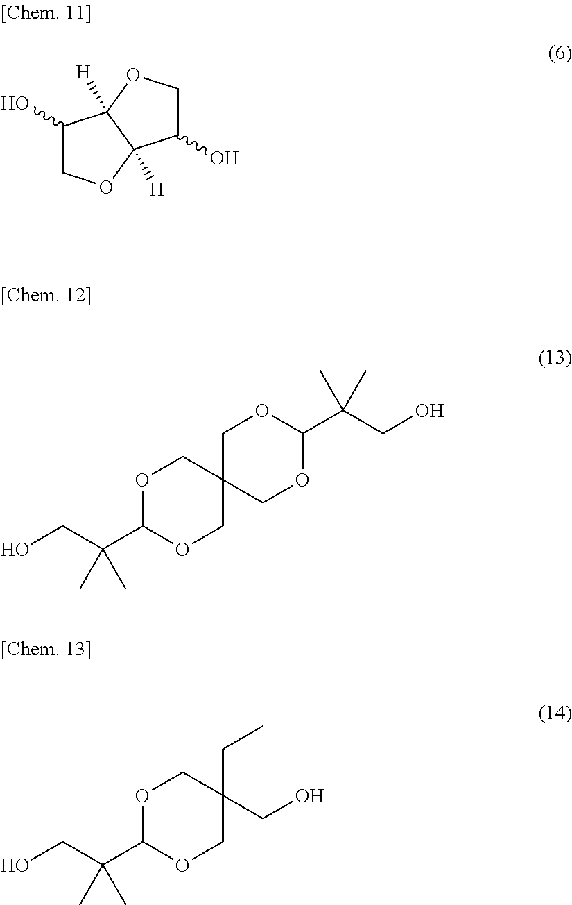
C1(O)COC2([H])C1([H])OCC2O.O1C(C(CO)(C)C)OCC2(C1)COC(C(CO)(C)C)OC2.O1C(C(CO)(C)C)OCC(CO)(CC)C1
